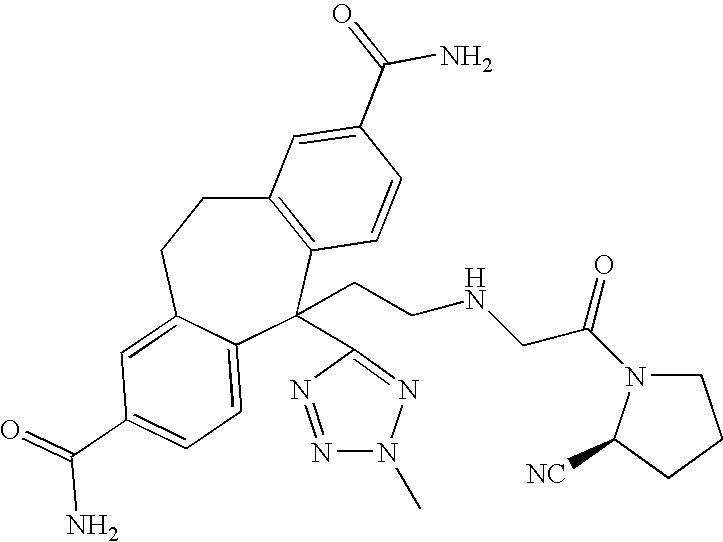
C12=C(C(CCNCC(=O)N3CCCC3[CN])(C3=NN(C)N=N3)C3=CC=C(C(=O)N)C=C3CC1)C=CC(C(=O)N)=C2
